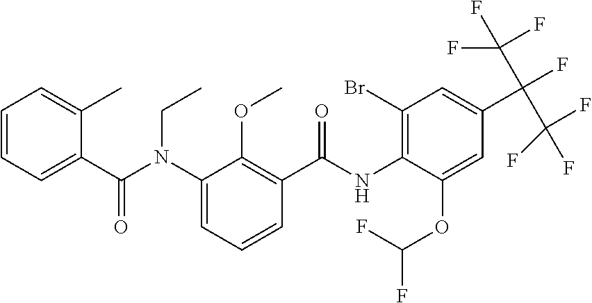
C1=CC=C(C(N(C2=CC=CC(C(NC3=C(Br)C=C(C(F)(C(F)(F)F)C(F)(F)F)C=C3OC(F)F)=O)=C2OC)CC)=O)C(C)=C1
